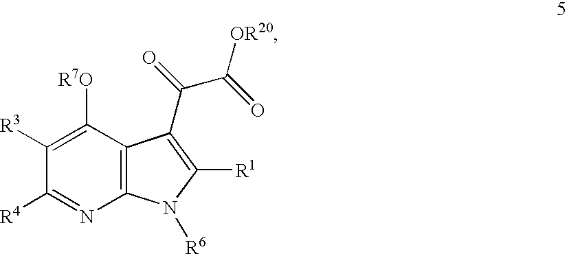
C12=C(C([R7O])=C([R3])C([R4])=N1)C(C(=O)C(=O)[OR20])=C([R1])N2[R6]
